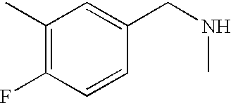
C1(C)=C(F)C=CC(CNC)=C1
